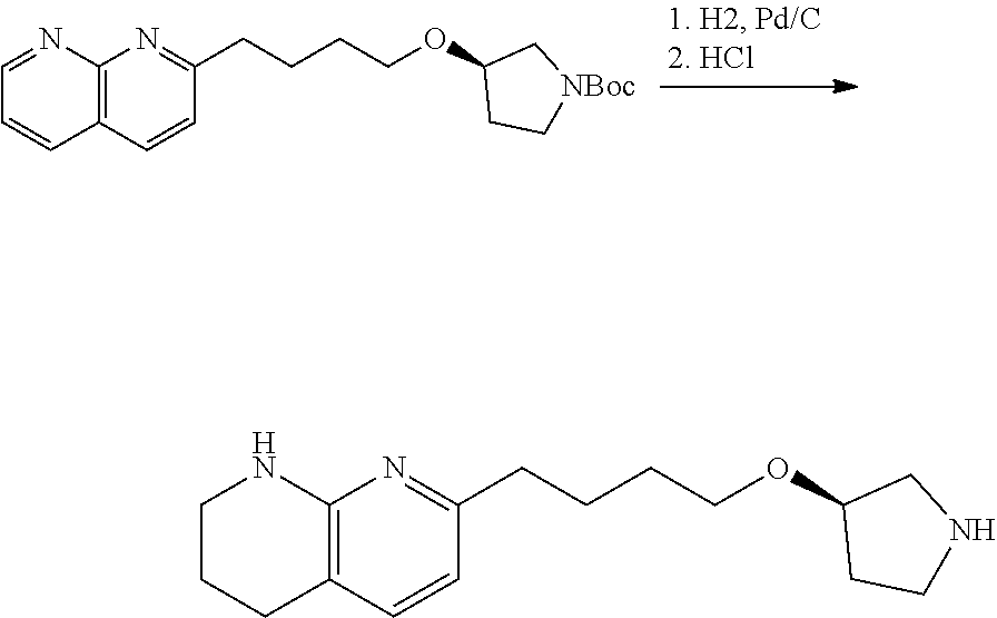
C1=NC2=C(C=C1)C=CC(CCCCOC1CC[NBoc]C1)=N2.C1CCC2=C(N1)N=C(CCCCOC1CCNC1)C=C2
